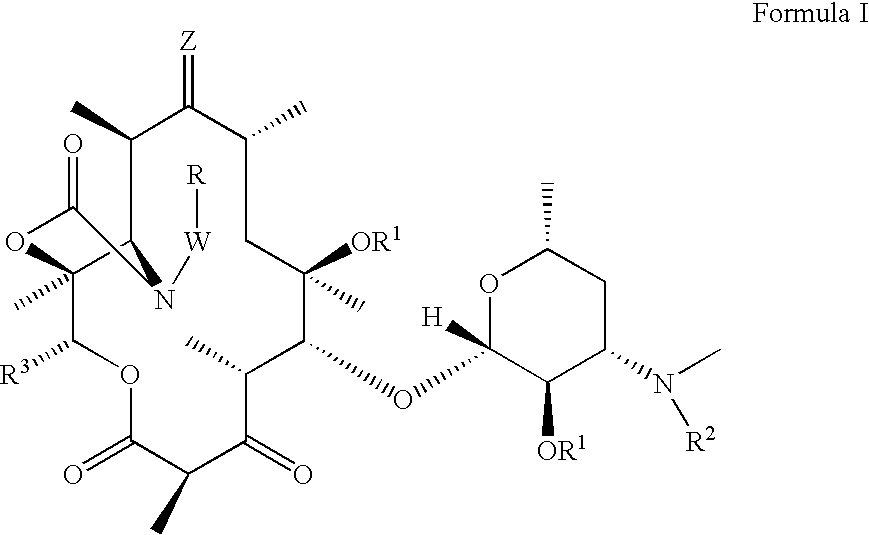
C1(C)C2C(C)(C([R3])OC(=O)C(C)C(=O)C(C)C(OC3([H])C([OR1])C(N(C)[R2])CC(C)O3)C([OR1])(C)CC(C)C1=[Z])OC(=O)N2[W][R]
